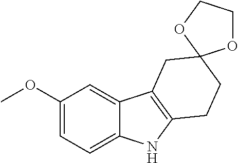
C1(OC)=CC=C2C(=C1)C1=C(N2)CCC2(C1)OCCO2
